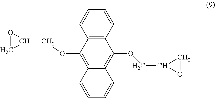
C12=C(C=CC=C1)C(OCC1OC1)=C1C(=C2OCC2OC2)C=CC=C1
